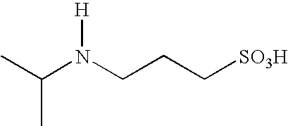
CC(N(CCC[SO3H])[H])C
